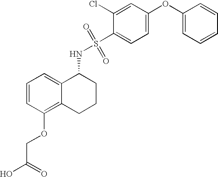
C1=CC(OCC(O)=O)=C2C(=C1)C(NS(=O)(=O)C1=CC=C(OC3=CC=CC=C3)C=C1Cl)CCC2
